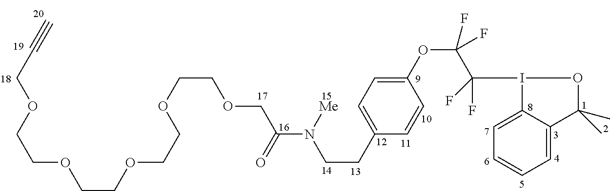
C(CC1=CC=C(OC(C(I2C3=CC=CC=C3C(C)(C)O2)(F)F)(F)F)C=C1)N(C(=O)COCCOCCOCCOCCOCC#C)[Me]
